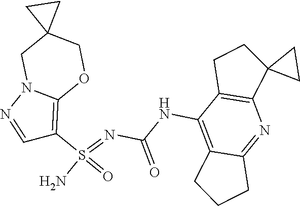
C(NC1=C2C(=NC3=C1CCC31CC1)CCC2)(N=S(N)(=O)C1=C2N(N=C1)CC1(CO2)CC1)=O
